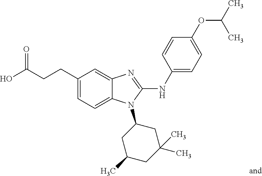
C(CCC1=CC=C2C(=C1)N=C(NC1=CC=C(OC(C)C)C=C1)N2C1CC(C)CC(C)(C)C1)(O)=O
